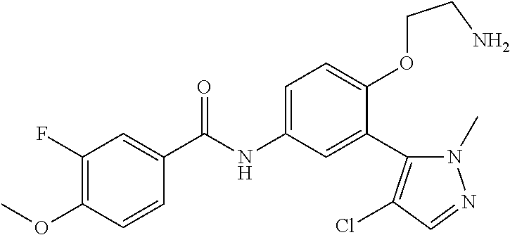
C1=CC(OC)=C(F)C=C1C(=O)NC1=CC=C(OCCN)C(C2=C(Cl)C=NN2C)=C1
